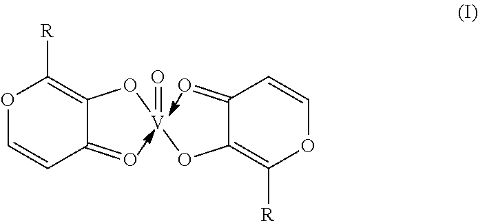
O1C=CC(=O)C(O[V](OC2=C([R])OC=CC2=O)=O)=C1[R]
